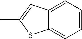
C1=CC=C2C(=C1)SC(C)=C2
